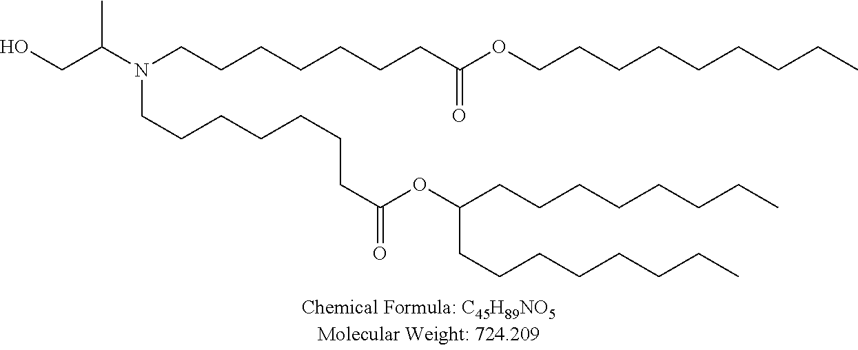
C(C(OCCCCCCCCC)=O)CCCCCCN(C(CO)C)CCCCCCCC(OC(CCCCCCCC)CCCCCCCC)=O
